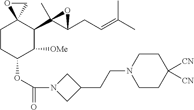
C1CC(OC(=O)N2CC(CCN3CCC([CN])([CN])CC3)C2)C([OMe])C(C2(C)C(CC=C(C)C)O2)C12CO2
